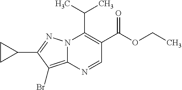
N12C(=C(Br)C(C3CC3)=N1)N=CC(C(OCC)=O)=C2C(C)C
